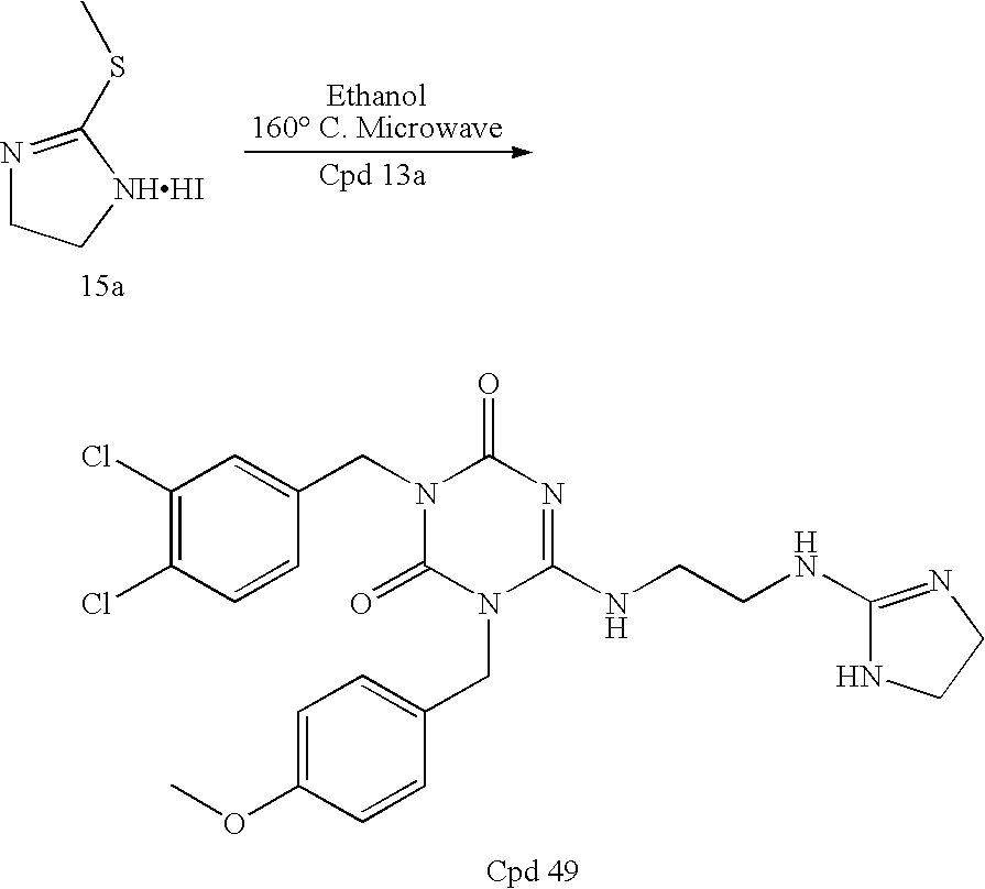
N1=C(SC)[NHHI]CC1.C(N1C(=O)N(CC2=CC=C(OC)C=C2)C(NCCNC2=NCCN2)=NC1=O)C1=CC(Cl)=C(Cl)C=C1
